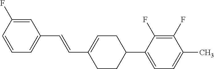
C1=C(F)C=CC=C1C=CC1=CCC(C2=CC=C(C)C(F)=C2F)CC1
